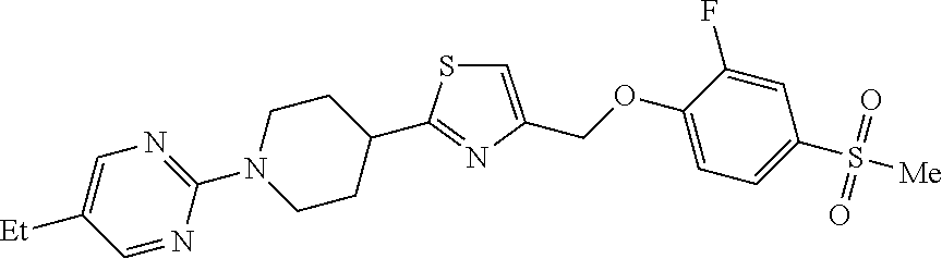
C1(C2=NC(COC3=CC=C(S([Me])(=O)=O)C=C3F)=CS2)CCN(C2=NC=C([Et])C=N2)CC1
